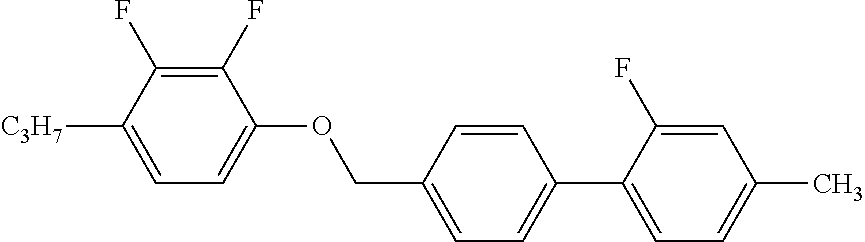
C1(F)=C(F)C([C3H7])=CC=C1OCC1=CC=C(C2=CC=C(C)C=C2F)C=C1
